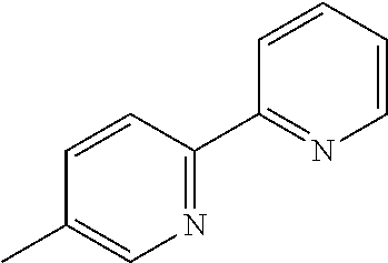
C1=CC(C2=NC=CC=C2)=NC=C1C
